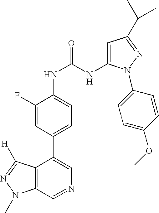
N(C(NC1=CC=C(C2=CN=CC3=C2C([H])=NN3C)C=C1F)=O)C1=CC(C(C)C)=NN1C1=CC=C(OC)C=C1
